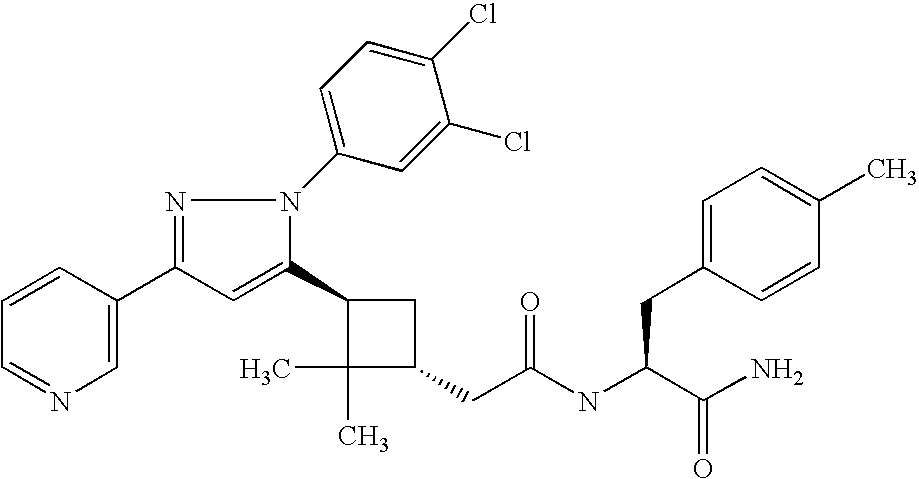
C1(C2=CC(C3=CN=CC=C3)=NN2C2=CC=C(Cl)C(Cl)=C2)C(C)(C)C(CC(=O)NC(CC2=CC=C(C)C=C2)C(N)=O)C1
